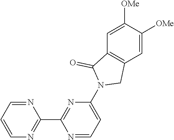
C1=C([OMe])C([OMe])=CC2=C1C(=O)N(C1=CC=NC(C3=NC=CC=N3)=N1)C2
